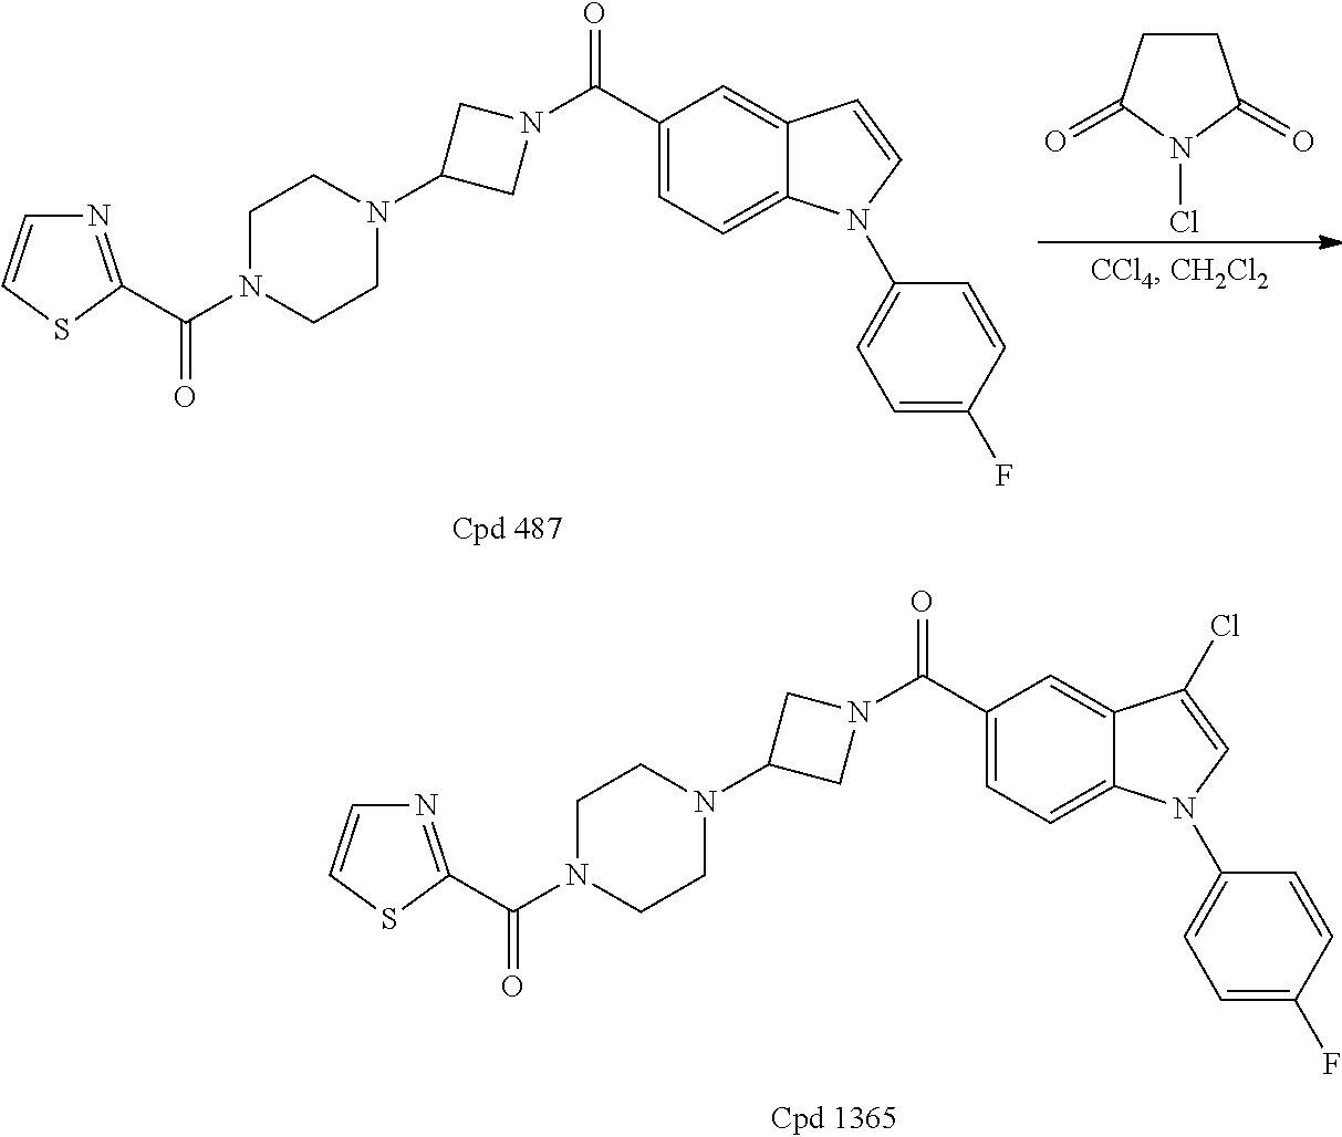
C1CC(=O)N(Cl)C1=O.N1=C(C(=O)N2CCN(C3CN(C(=O)C4=CC=C5C(=C4)C=CN5C4=CC=C(F)C=C4)C3)CC2)SC=C1.N1=C(C(=O)N2CCN(C3CN(C(=O)C4=CC=C5C(=C4)C(Cl)=CN5C4=CC=C(F)C=C4)C3)CC2)SC=C1
